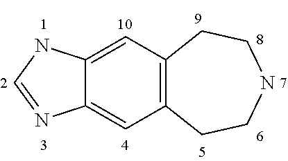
C12=C(C=C3C(=C1)N=CN3)CCNCC2
